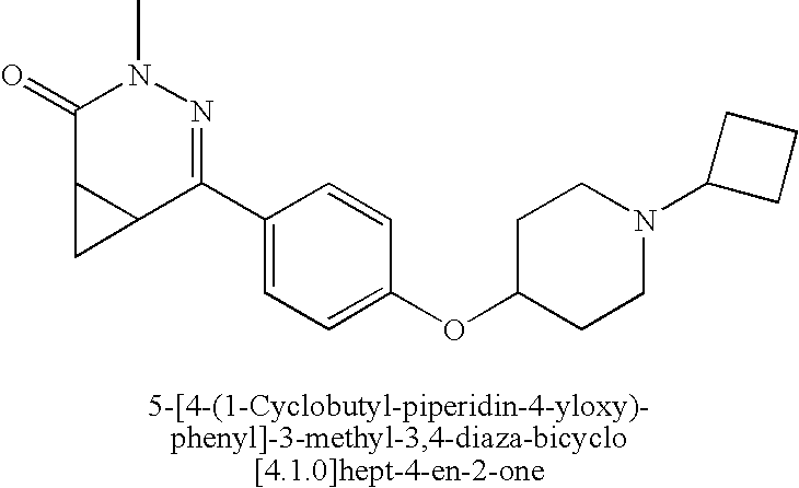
C1(=O)C2C(C(C3=CC=C(OC4CCN(C5CCC5)CC4)C=C3)=NN1C)C2
